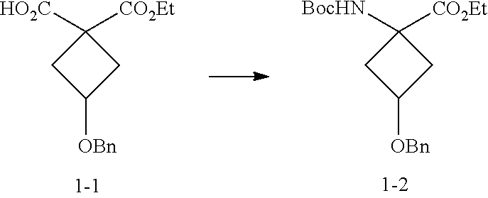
C1([OBn])CC([HO2C])([CO2Et])C1.C1([OBn])CC([BocHN])([CO2Et])C1
